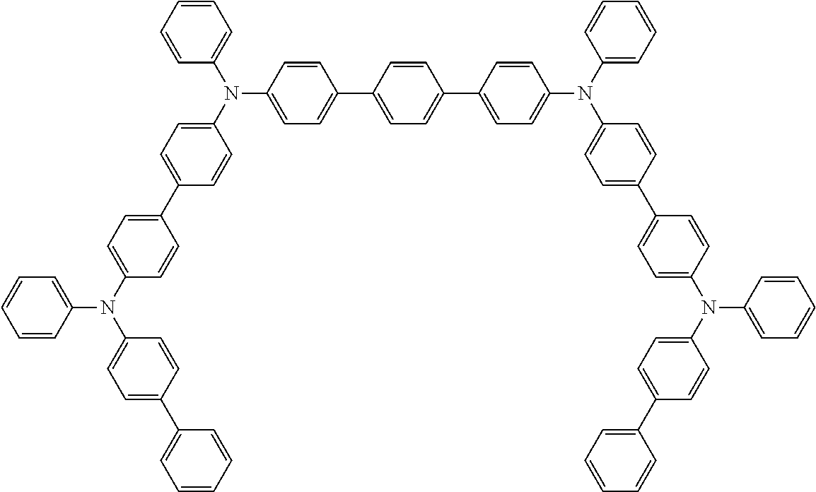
C1=CC(N(C2=CC=C(C3=CC=C(N(C4=CC=C(C5=CC=C(C6=CC=C(N(C7=CC=C(C8=CC=C(N(C9=CC=C(C%10=CC=CC=C%10)C=C9)C9=CC=CC=C9)C=C8)C=C7)C7=CC=CC=C7)C=C6)C=C5)C=C4)C4=CC=CC=C4)C=C3)C=C2)C2=CC=C(C3=CC=CC=C3)C=C2)=CC=C1
